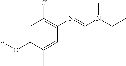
C1=C(O[A])C(C)=CC(N=CN(CC)C)=C1Cl
